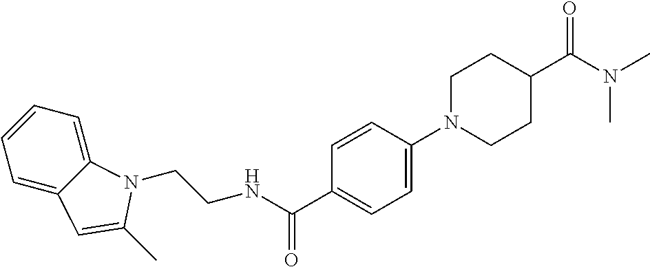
C1=CC=C2C(=C1)C=C(C)N2CCNC(C1=CC=C(N2CCC(C(=O)N(C)C)CC2)C=C1)=O
